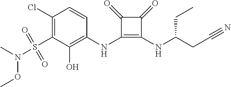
C1(Cl)=C(S(=O)(=O)N(C)OC)C(O)=C(NC2=C(NC(CC#N)CC)C(=O)C2=O)C=C1
